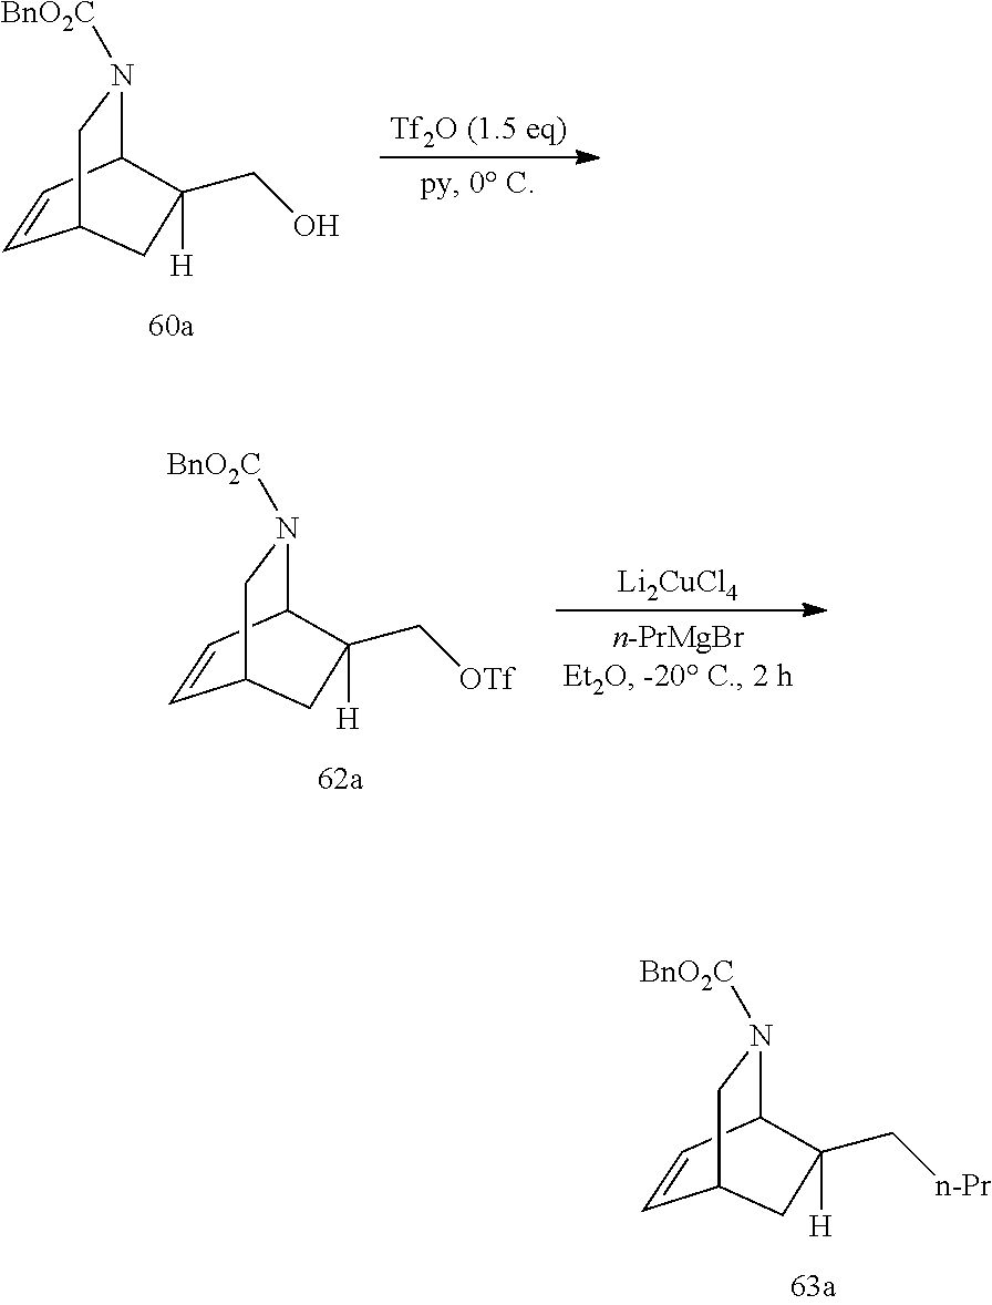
C1=CC2N([BnO2C])CC1CC2(CO)[H].[Li2CuCl4].C1=CC2N([BnO2C])CC1CC2(C[OTf])[H].C1=CC2N([BnO2C])CC1CC2(C[n-Pr])[H]
